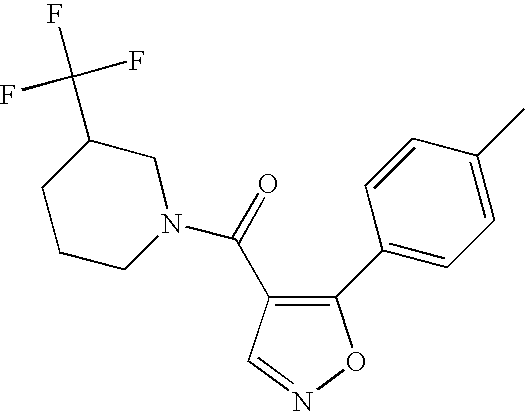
C1(C2=CC=C(C)C=C2)=C(C(=O)N2CC(C(F)(F)F)CCC2)C=NO1
